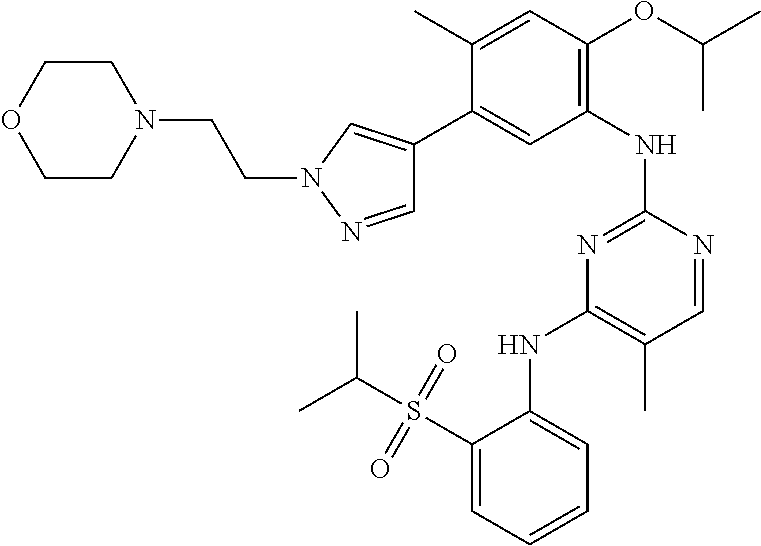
C1(NC2=NC(NC3=CC=CC=C3S(C(C)C)(=O)=O)=C(C)C=N2)=C(OC(C)C)C=C(C)C(C2=CN(CCN3CCOCC3)N=C2)=C1
